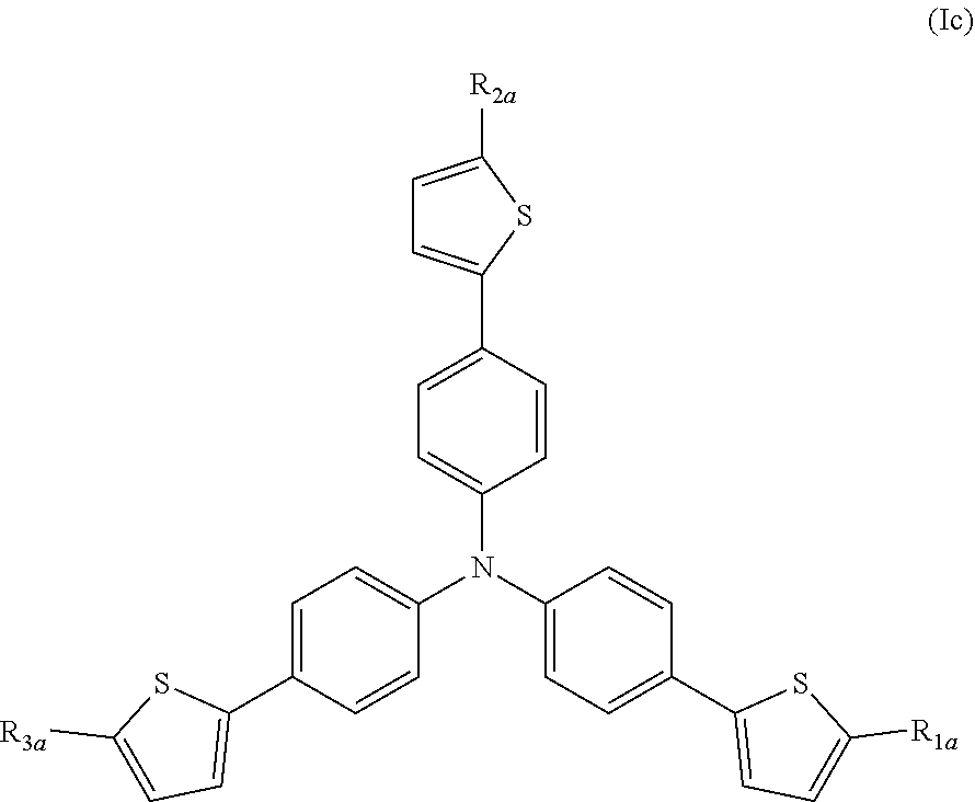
C1=CC(N(C2=CC=C(C3=CC=C([R1a])S3)C=C2)C2=CC=C(C3=CC=C([R3a])S3)C=C2)=CC=C1C1=CC=C([R2a])S1
